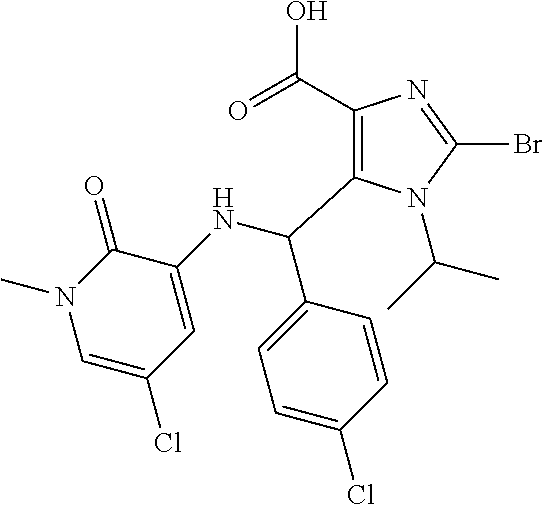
C1(C(=O)O)=C(C(NC2=CC(Cl)=CN(C)C2=O)C2=CC=C(Cl)C=C2)N(C(C)C)C(Br)=N1
